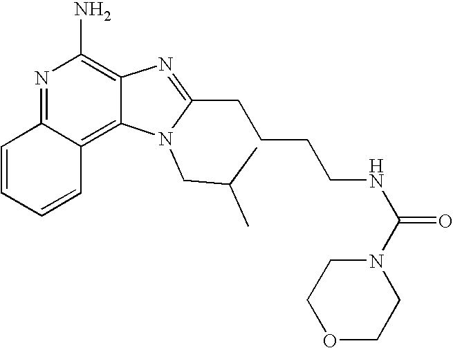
N1=C2C(=C3C(=C1N)N=C(CCCCNC(=O)N1CCOCC1)N3CC(C)C)C=CC=C2
